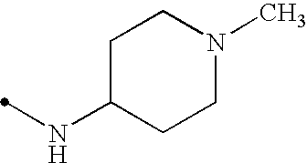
C1C(NC)CCN(C)C1
